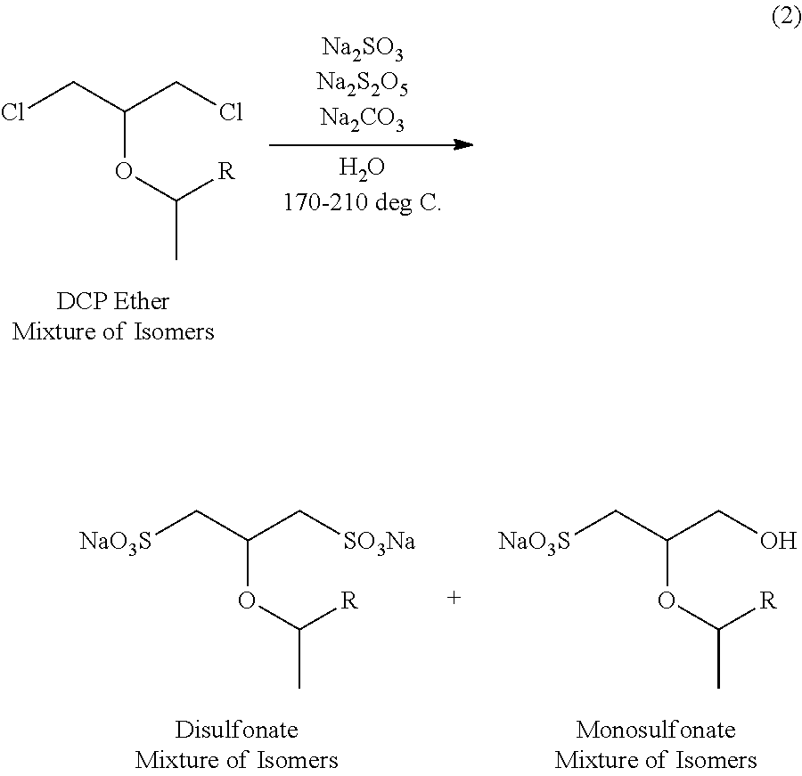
ClCC(CCl)OC(C)[R].[NaO3S]CC(C[SO3Na])OC(C)[R].[NaO3S]CC(CO)OC(C)[R]
